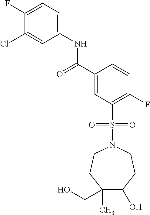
C(C1=CC(S(N2CCC(O)C(CO)(C)CC2)(=O)=O)=C(F)C=C1)(=O)NC1=CC=C(F)C(Cl)=C1
